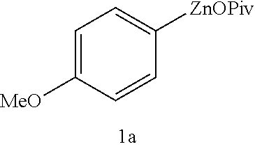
C1=C([OMe])C=CC([ZnOPiv])=C1
